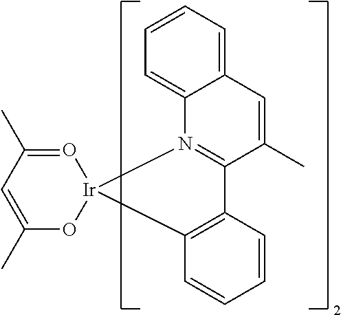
C12=C(C=CC=C1)[Ir]1(N3=C2C(C)=CC2=CC=CC=C23)O=C(C)C=C(C)O1
